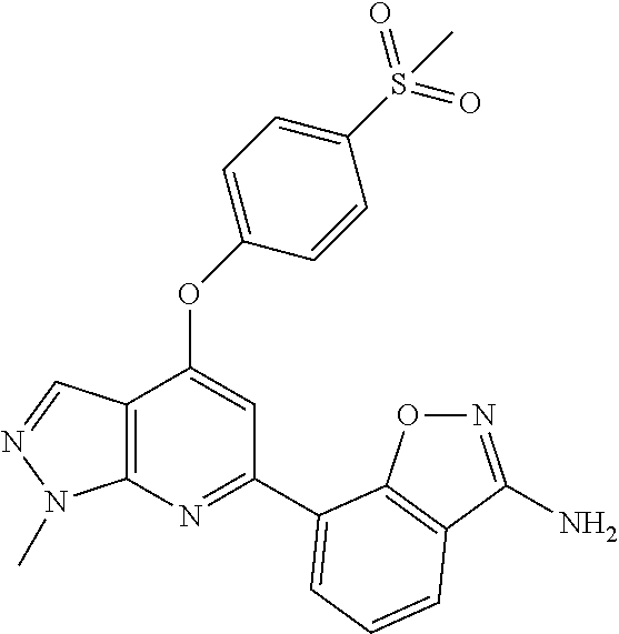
C12=C(N=C(C3=CC=CC4=C3ON=C4N)C=C1OC1=CC=C(S(=O)(=O)C)C=C1)N(C)N=C2
